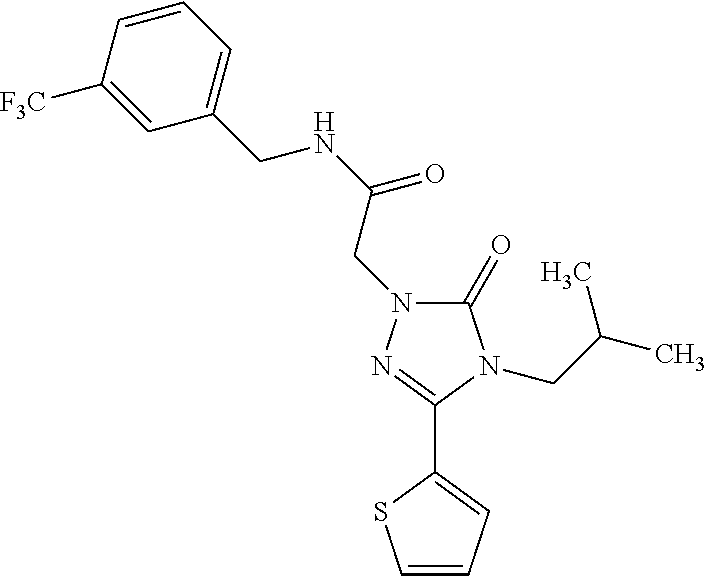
C1(=O)N(CC(NCC2=CC=CC([F3C])=C2)=O)N=C(C2=CC=CS2)N1CC(C)C
